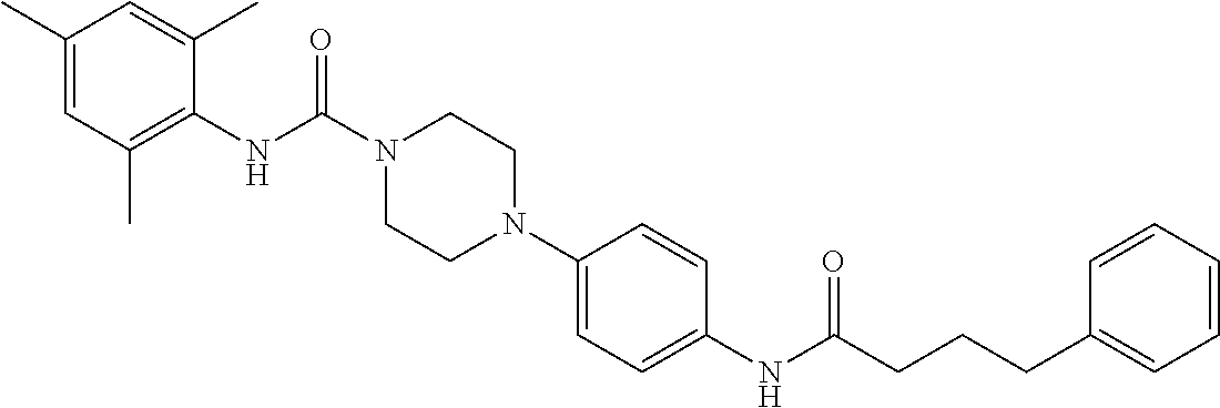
C1(NC(N2CCN(C3=CC=C(NC(CCCC4=CC=CC=C4)=O)C=C3)CC2)=O)=C(C)C=C(C)C=C1C
